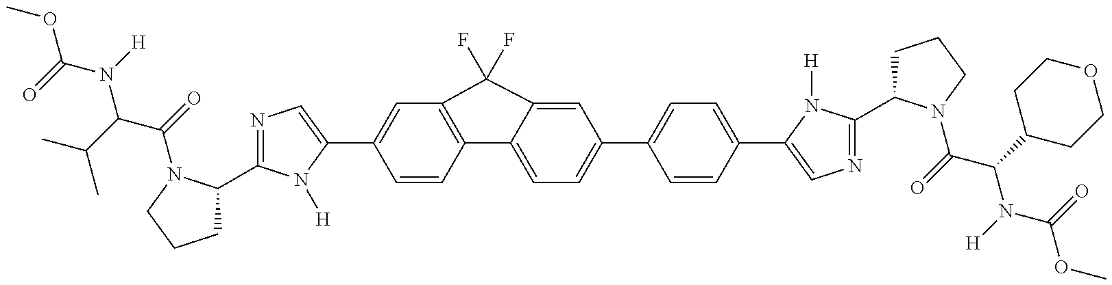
C1C(C2=NC=C(C3=CC4=C(C=C3)C3=CC=C(C5=CC=C(C6=CN=C(C7CCCN7C(=O)C(C7CCOCC7)N([H])C(=O)OC)N6[H])C=C5)C=C3C4(F)F)N2[H])N(C(=O)C(C(C)C)N(C(=O)OC)[H])CC1
